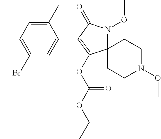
C1(C)=CC(C)=C(Br)C=C1C1=C(OC(OCC)=O)C2(N(OC)C1=O)CCN(OC)CC2
